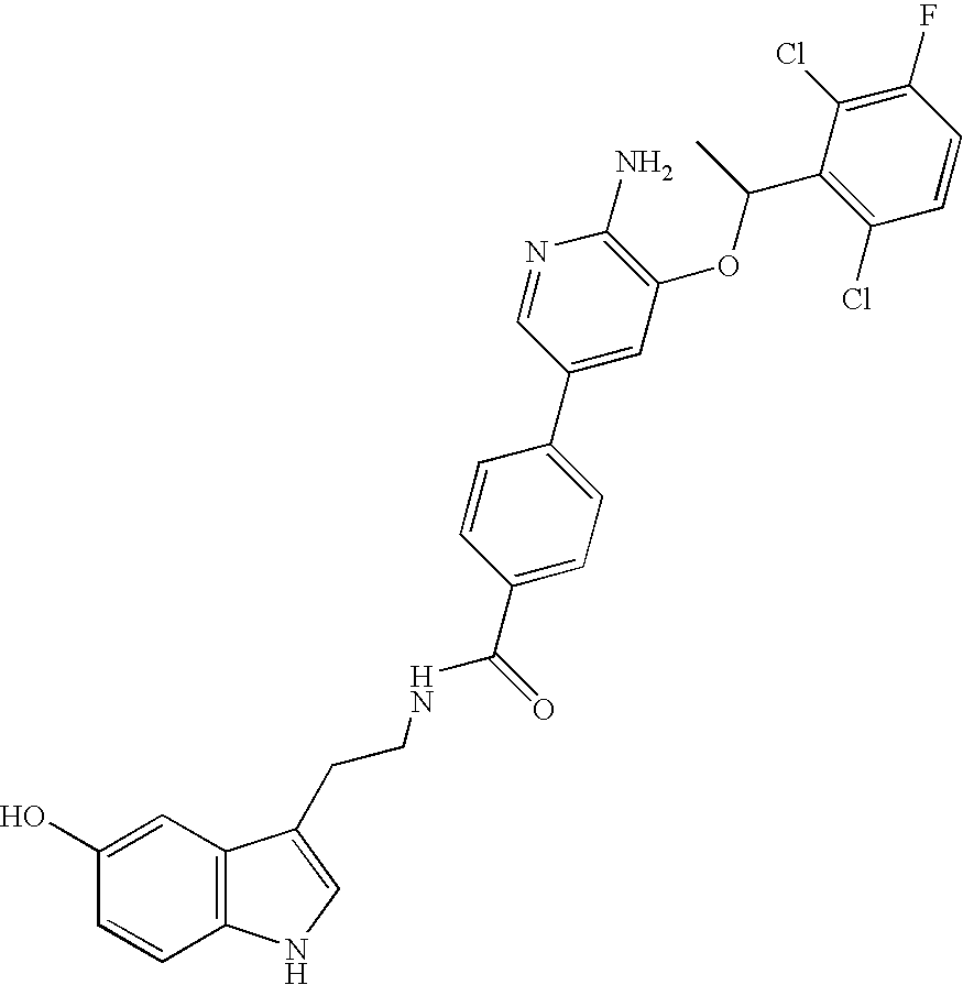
C12=C(C=C(O)C=C1)C(CCNC(C1=CC=C(C3=CC(OC(C)C4=C(Cl)C=CC(F)=C4Cl)=C(N)N=C3)C=C1)=O)=CN2
